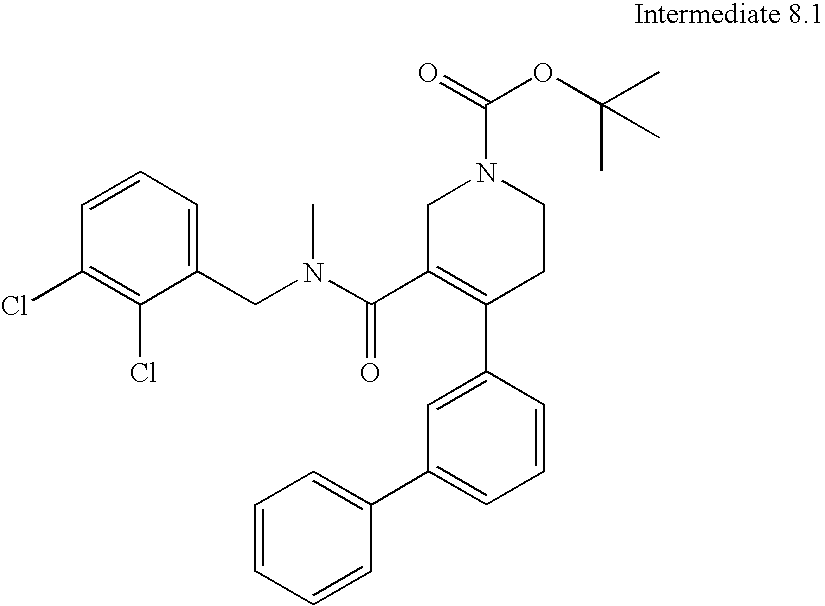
C1=CC(C2=C(C(=O)N(C)CC3=CC=CC(Cl)=C3Cl)CN(C(=O)OC(C)(C)C)CC2)=CC(C2=CC=CC=C2)=C1
